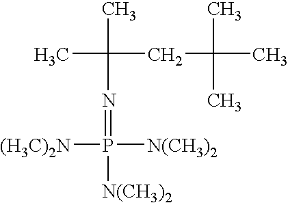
CC(CC(C)(C)C)(C)N=P([N(CH3)2])([(H3C)2N])[N(CH3)2]
